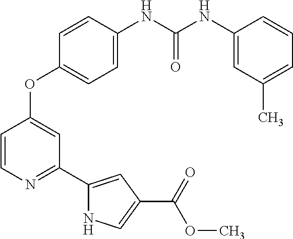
C1=CC(NC(NC2=CC(C)=CC=C2)=O)=CC=C1OC1=CC(C2=CC(C(OC)=O)=CN2)=NC=C1
